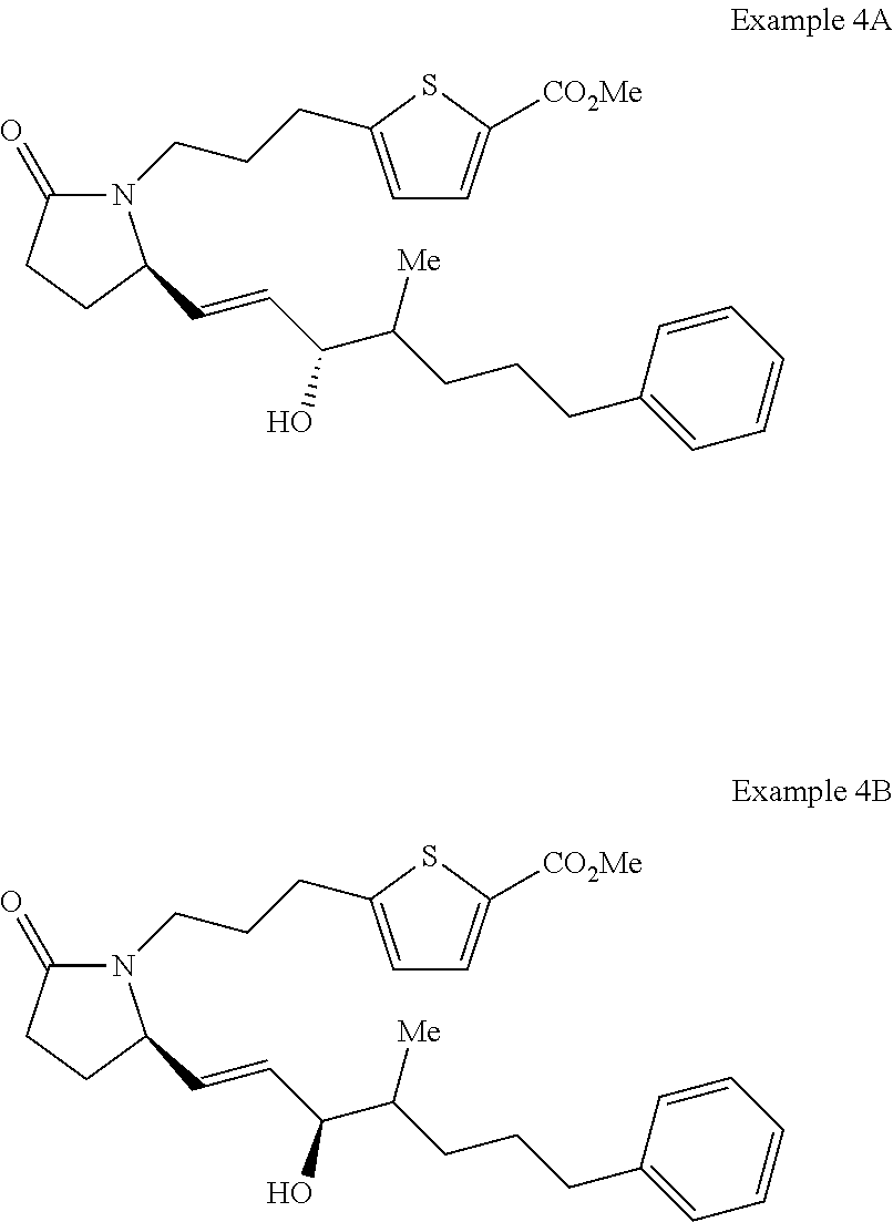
C(=CC(C(CCCC1=CC=CC=C1)[Me])O)C1N(CCCC2=CC=C([CO2Me])S2)C(=O)CC1.C(=CC(C(CCCC1=CC=CC=C1)[Me])O)C1N(CCCC2=CC=C([CO2Me])S2)C(=O)CC1
